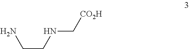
NCCNC[CO2H]
